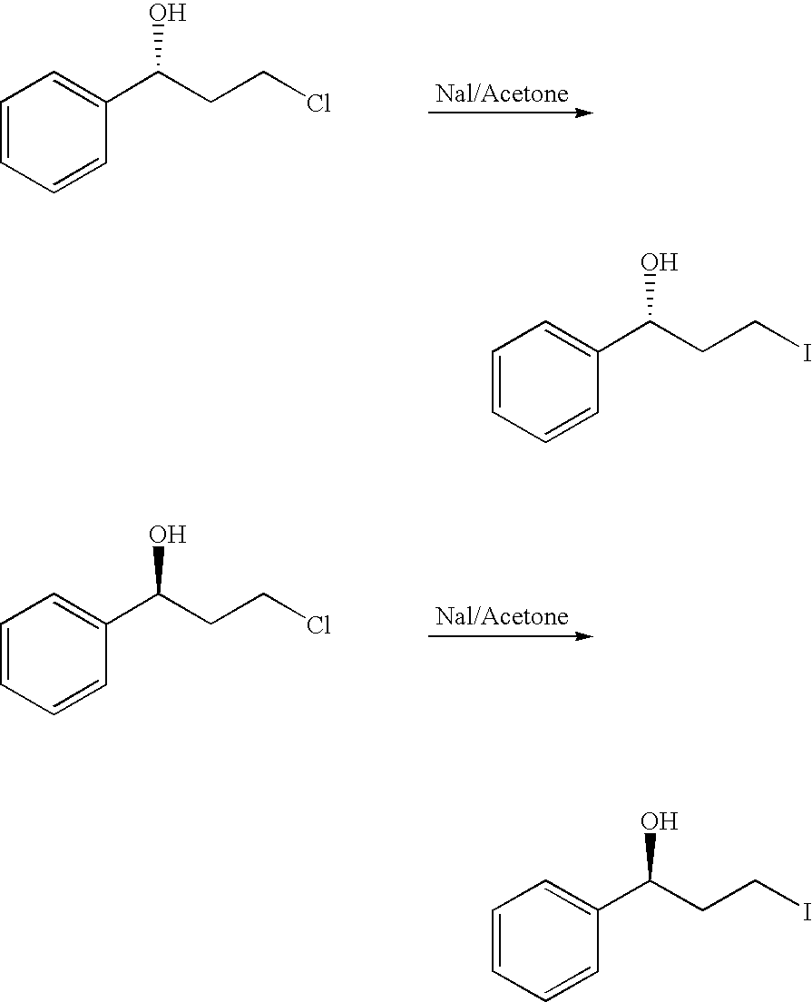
C1=CC=CC(C(CCCl)O)=C1.C1=CC=CC(C(CCCl)O)=C1.C1=CC=CC(C(CCI)O)=C1.C1=CC=CC(C(CCI)O)=C1
